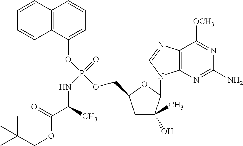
C1C(C)(O)C(N2C3=C(N=C2)C([OCH3])=NC(N)=N3)OC1COP(OC1=CC=CC2=C1C=CC=C2)(=O)NC(C(OCC(C)(C)C)=O)C
